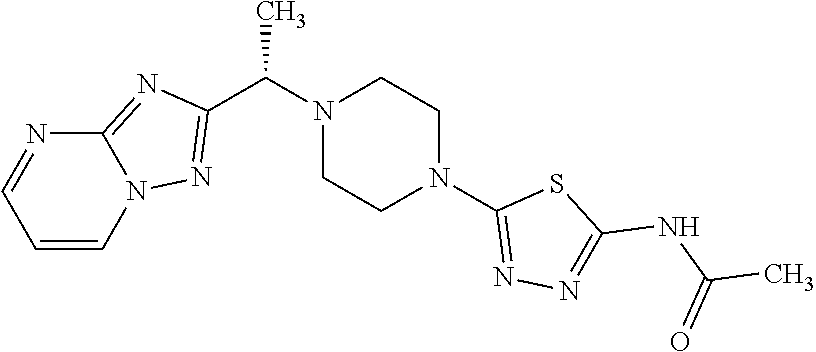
C(N1CCN(C2=NN=C(NC(C)=O)S2)CC1)(C)C1=NN2C(=N1)N=CC=C2
